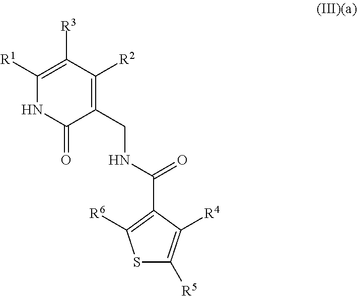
C1(CNC(C2=C([R6])SC([R5])=C2[R4])=O)=C([R2])C([R3])=C([R1])NC1=O
